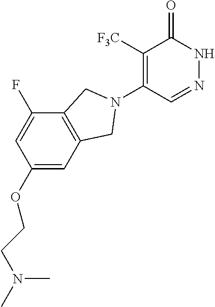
C1([F3C])=C(N2CC3=C(C(F)=CC(OCCN(C)C)=C3)C2)C=NNC1=O
